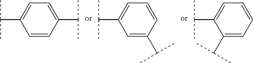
CC(C)C1=CC=CC=C1C(C)C.CC(C)C1=CC=C(C(C)C)C=C1.CC(C)C1=CC=CC(C(C)C)=C1
